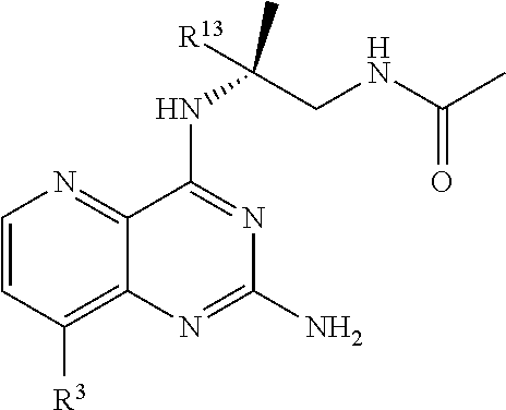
N(C1=NC(N)=NC2=C([R3])C=CN=C12)C(CNC(C)=O)([R13])C
